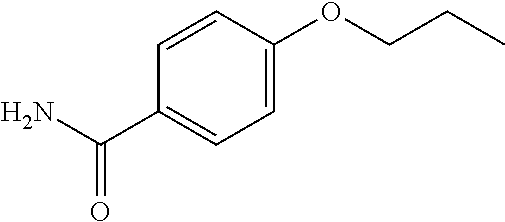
C1=C(OCCC)C=CC(C(N)=O)=C1
